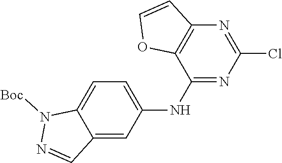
C12=C(N=C(Cl)N=C1NC1=CC=C3C(=C1)C=NN3[Boc])C=CO2
